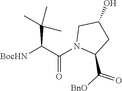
[BocHN]C(C(N1C(C([BnO])=O)CC(O)C1)=O)C(C)(C)C
